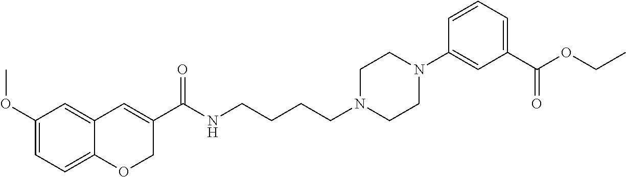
C1(OC)=CC=C2C(=C1)C=C(C(NCCCCN1CCN(C3=CC(C(OCC)=O)=CC=C3)CC1)=O)CO2
